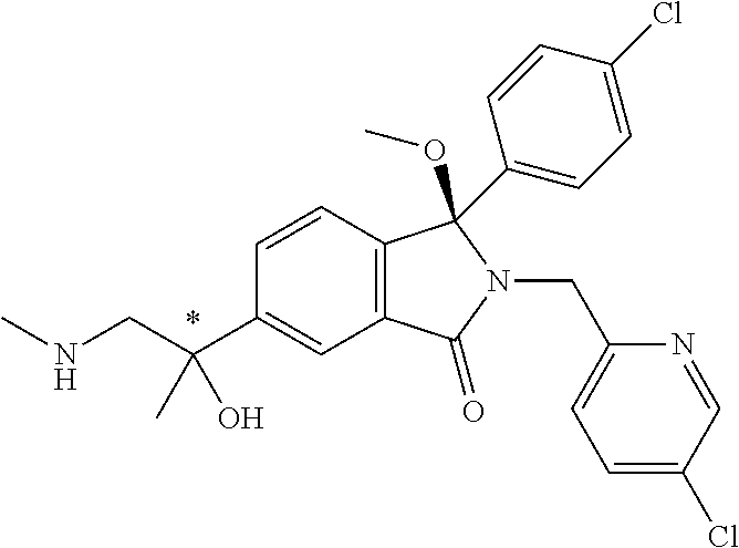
C1(C(CNC)(O)C)=CC2=C(C(C3=CC=C(Cl)C=C3)(OC)N(CC3=CC=C(Cl)C=N3)C2=O)C=C1
